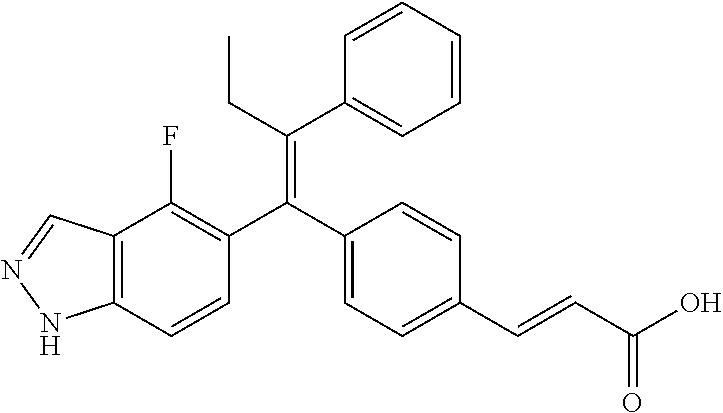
C12=C(C=CC(C(C3=CC=C(C=CC(O)=O)C=C3)=C(CC)C3=CC=CC=C3)=C1F)NN=C2
